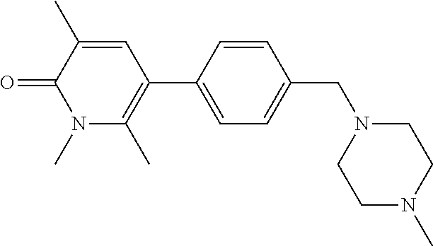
O=C1C(C)=CC(C2=CC=C(CN3CCN(C)CC3)C=C2)=C(C)N1C
